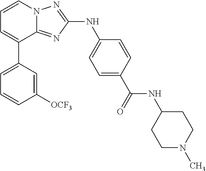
C1=CN2C(=NC(NC3=CC=C(C(=O)NC4CCN(C)CC4)C=C3)=N2)C(C2=CC=CC([OCF3])=C2)=C1
